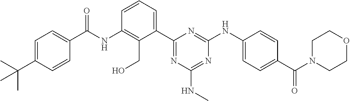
N(C1=C(CO)C(C2=NC(NC)=NC(NC3=CC=C(C(=O)N4CCOCC4)C=C3)=N2)=CC=C1)C(=O)C1=CC=C(C(C)(C)C)C=C1
